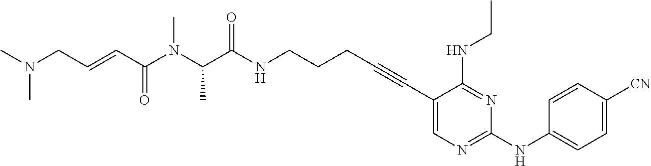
C1(C#CCCCNC(C(N(C(C=CCN(C)C)=O)C)C)=O)=CN=C(NC2=CC=C([CN])C=C2)N=C1NCC
